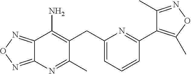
C12=NON=C1N=C(C)C(CC1=CC=CC(C3=C(C)ON=C3C)=N1)=C2N
